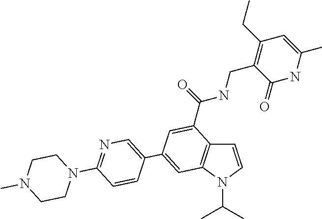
C1=CN(C(C)C)C2=C1C(C(NCC1=C(CC)C=C(C)NC1=O)=O)=CC(C1=CN=C(N3CCN(C)CC3)C=C1)=C2
